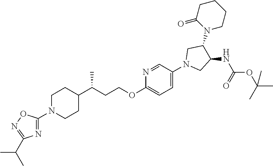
C1N(C2=NC(C(C)C)=NO2)CCC(C(CCOC2=CC=C(N3CC(NC(OC(C)(C)C)=O)C(N4CCCCC4=O)C3)C=N2)C)C1
